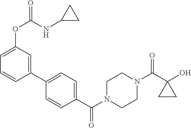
OC1(C(N2CCN(C(=O)C3=CC=C(C4=CC(OC(NC5CC5)=O)=CC=C4)C=C3)CC2)=O)CC1
